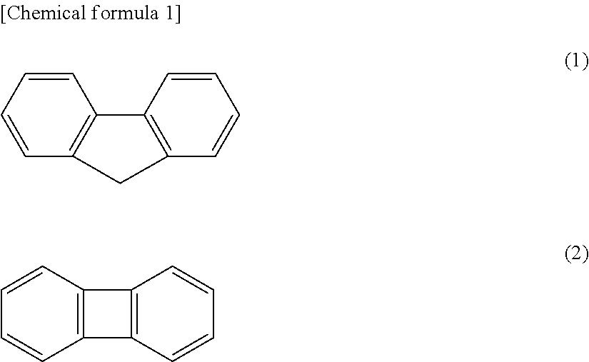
C1=CC=CC2=C1CC1=C2C=CC=C1.C1=CC2=C(C=C1)C1=C2C=CC=C1
